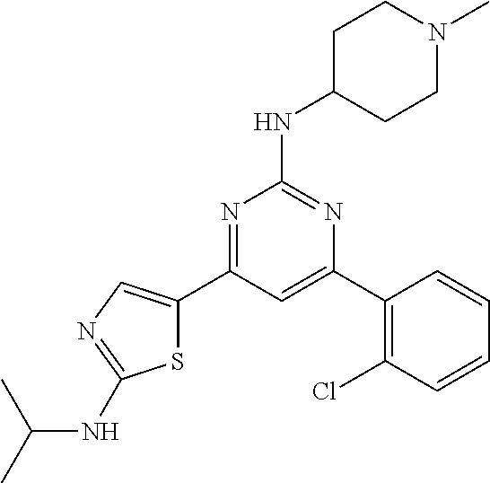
N1=C(C2=CN=C(NC(C)C)S2)C=C(C2=C(Cl)C=CC=C2)N=C1NC1CCN(C)CC1
